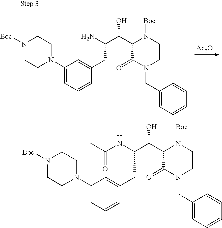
C1=C(CC(C(C2C(=O)N(CC3=CC=CC=C3)CCN2[Boc])O)NC(C)=O)C=CC=C1N1CCN([Boc])CC1.C1=C(CC(C(C2C(=O)N(CC3=CC=CC=C3)CCN2[Boc])O)N)C=CC=C1N1CCN([Boc])CC1.[Ac2O]
